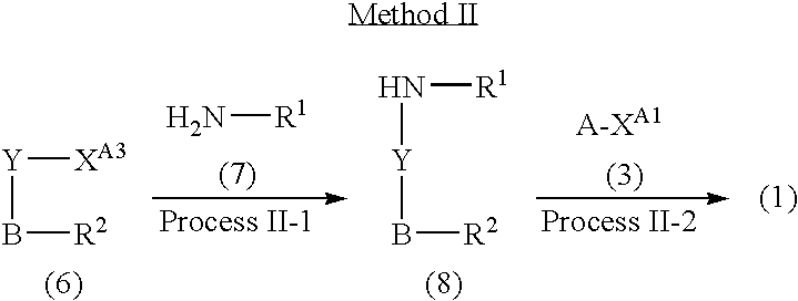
B([Y]N[R1])[R2].[R1]N.B([Y][XA3])[R2]
